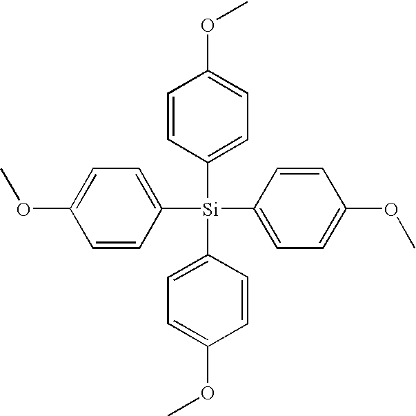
C1=CC([Si](C2=CC=C(OC)C=C2)(C2=CC=C(OC)C=C2)C2=CC=C(OC)C=C2)=CC=C1OC
